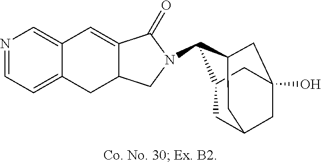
C12=CN=CC=C1CC1C(=C2)C(=O)N(C2C3CC4CC(O)(CC2C4)C3)C1
